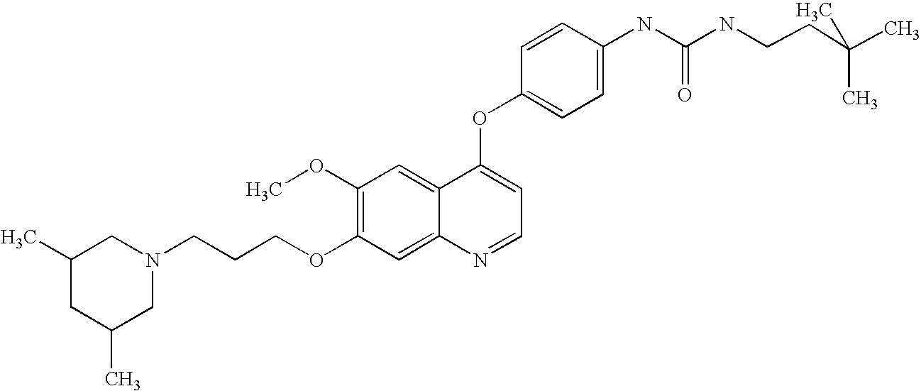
C1=CC(OC2=CC=NC3=CC(OCCCN4CC(C)CC(C)C4)=C(OC)C=C23)=CC=C1NC(=O)NCCC(C)(C)C
